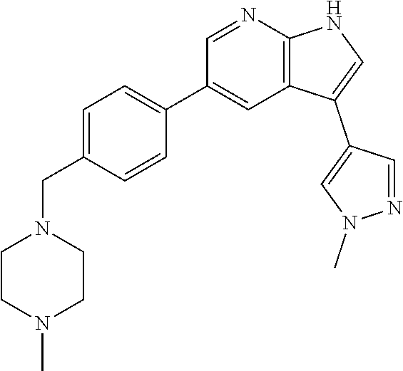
C1=C(CN2CCN(C)CC2)C=CC(C2=CC3=C(N=C2)NC=C3C2=CN(C)N=C2)=C1
